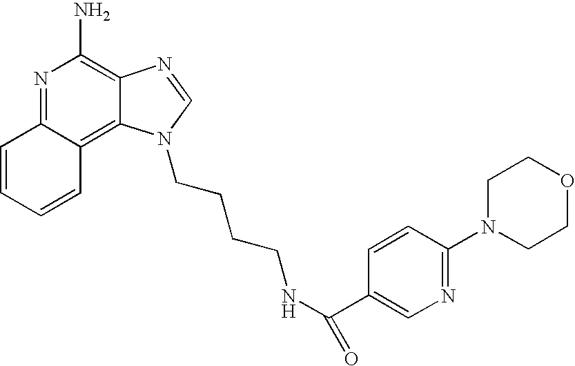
N1=C2C(=C3C(=C1N)N=CN3CCCCNC(=O)C1=CN=C(N3CCOCC3)C=C1)C=CC=C2
